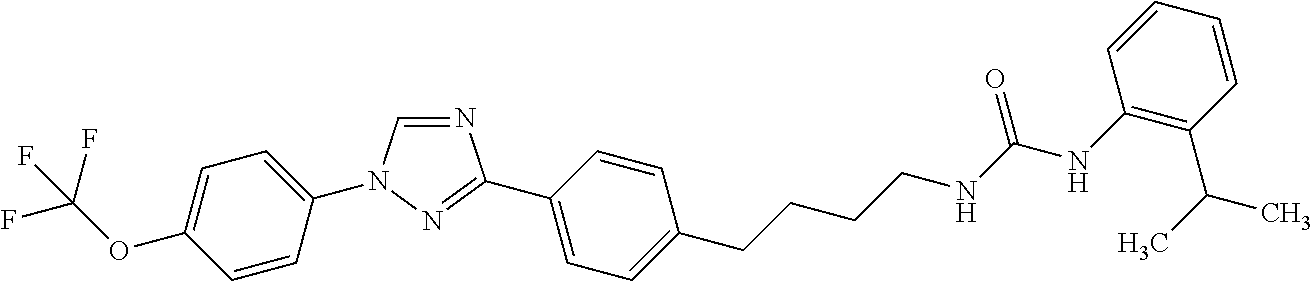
C1=C(OC(F)(F)F)C=CC(N2C=NC(C3=CC=C(CCCCNC(NC4=C(C(C)C)C=CC=C4)=O)C=C3)=N2)=C1
